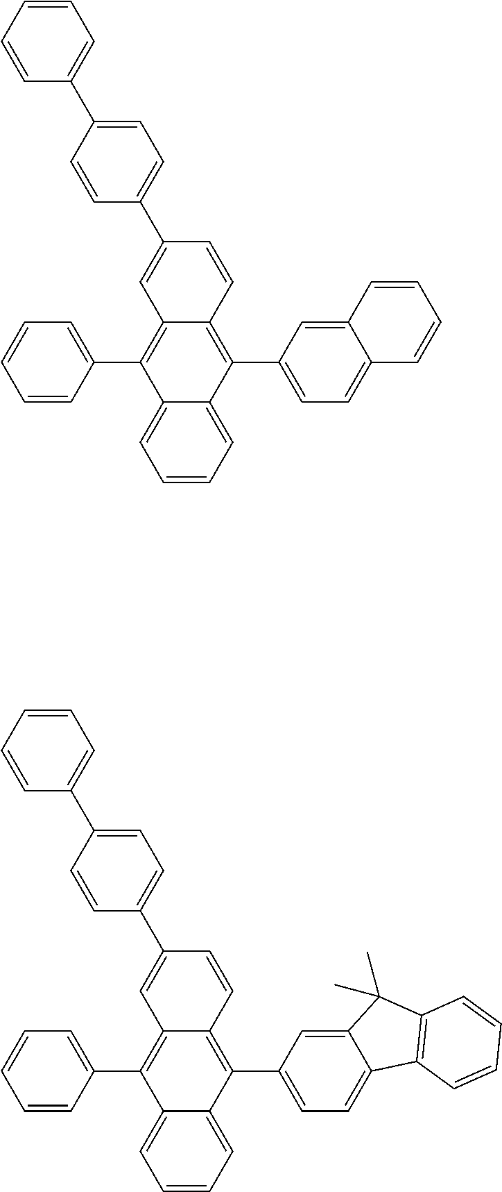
C1=CC=C2C(=C1)C(C1=CC=CC=C1)=C1C(=C2C2=CC=C3C(=C2)C=CC=C3)C=CC(C2=CC=C(C3=CC=CC=C3)C=C2)=C1.C1=CC=C2C(=C1)C(C1=CC=CC=C1)=C1C(=C2C2=CC=C3C(=C2)C(C)(C)C2=C3C=CC=C2)C=CC(C2=CC=C(C3=CC=CC=C3)C=C2)=C1
